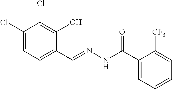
C1(Cl)=CC=C(C=NNC(C2=CC=CC=C2[CF3])=O)C(O)=C1Cl
